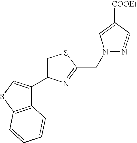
C1(C2=CSC3=C2C=CC=C3)=CSC(CN2N=CC([COOEt])=C2)=N1
